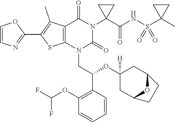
C12=C(N(CC(C3=C(OC(F)F)C=CC=C3)OC3([H])CC4OC(C3)CC4)C(=O)N(C3(C(=O)NS(C4(C)CC4)(=O)=O)CC3)C1=O)SC(C1=NC=CO1)=C2C
